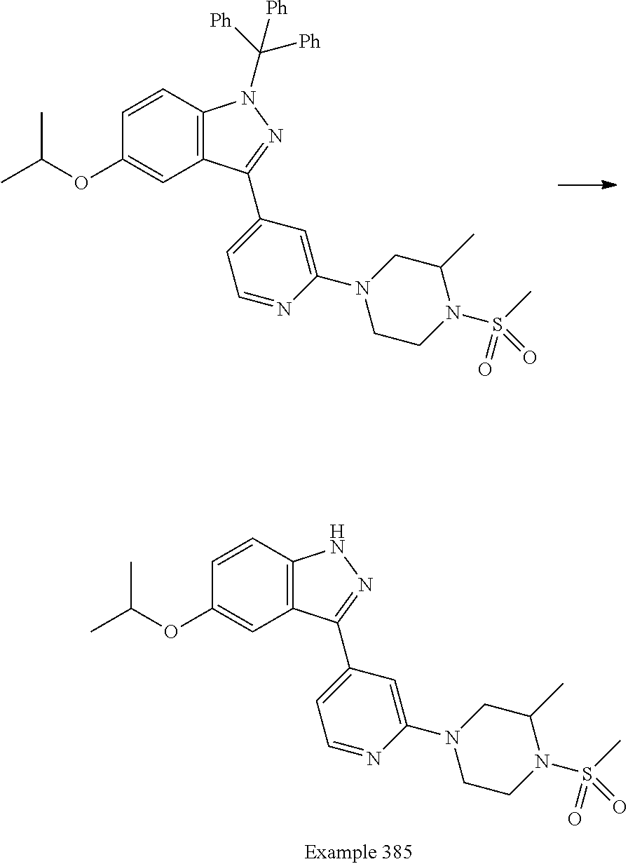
C1=CC2=C(C=C1OC(C)C)C(C1=CC=NC(N3CC(C)N(S(C)(=O)=O)CC3)=C1)=NN2C([Ph])([Ph])[Ph].C1=CC2=C(C=C1OC(C)C)C(C1=CC=NC(N3CC(C)N(S(C)(=O)=O)CC3)=C1)=NN2
